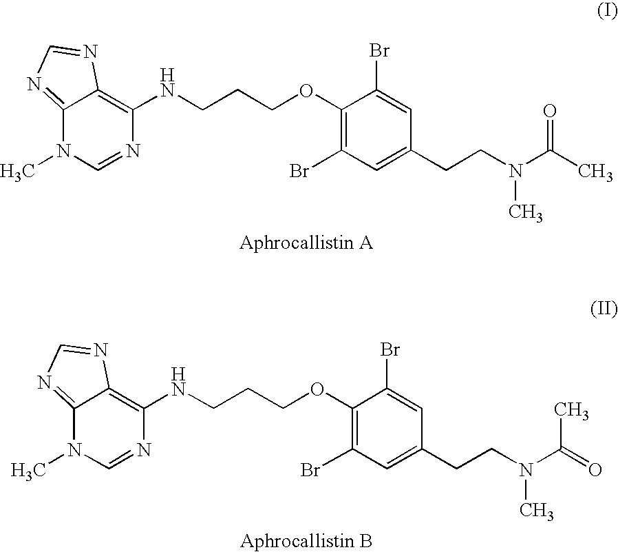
N1=CN(C)C2=NC=NC2=C1NCCCOC1=C(Br)C=C(CCN(C(C)=O)C)C=C1Br.N1=CN(C)C2=NC=NC2=C1NCCCOC1=C(Br)C=C(CCN(C(=O)C)C)C=C1Br
